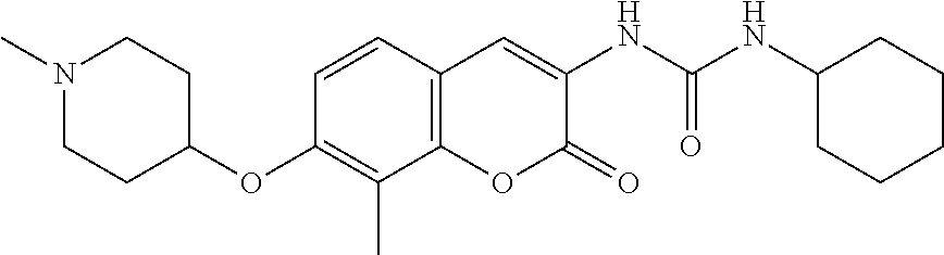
C1(NC(NC2=CC3=C(OC2=O)C(C)=C(OC2CCN(C)CC2)C=C3)=O)CCCCC1
